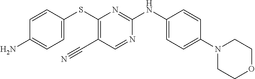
C1=CC(SC2=C(C#N)C=NC(NC3=CC=C(N4CCOCC4)C=C3)=N2)=CC=C1N
